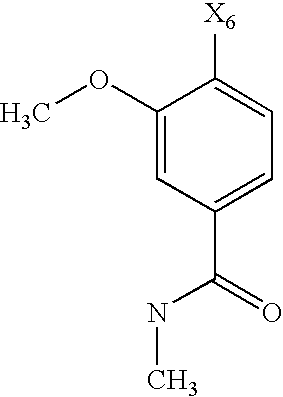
C1(OC)=CC(C(=O)NC)=CC=C1[X6]
